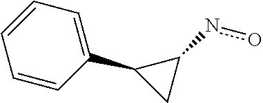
C1=CC(C2CC2no)=CC=C1
